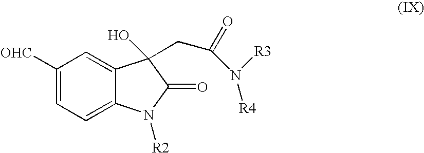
C1=C2C(=CC([OHC])=C1)C(CC(N([R3])[R4])=O)(O)C(=O)N2[R2]
